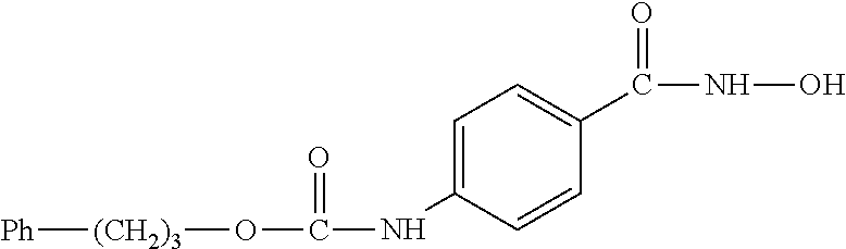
C1=C(NC(=O)O[(CH2)3][Ph])C=CC(C(NO)=O)=C1
